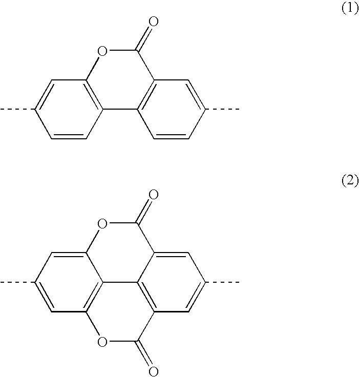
C12=CC(C)=CC3=C1C1=C(C(=O)O3)C=C(C)C=C1C(=O)O2.C12=C(C=CC(C)=C1)C1=C(C(=O)O2)C=C(C)C=C1
